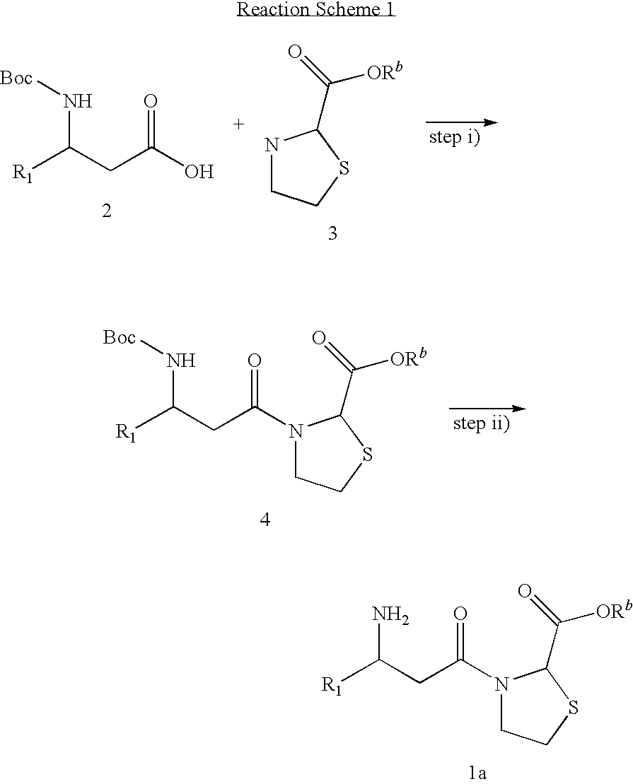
[R1]C(CC(O)=O)N[Boc].N1CCSC1C(=O)[ORb].N1(C(CC([R1])N[Boc])=O)CCSC1C(=O)[ORb].N1(C(CC([R1])N)=O)CCSC1C(=O)[ORb]
